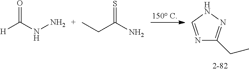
N1=CNN=C1CC.[H]C(NN)=O.CCC(=S)N
